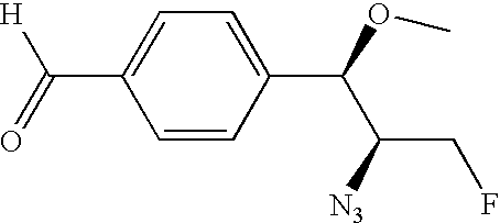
C1(C(=O)[H])=CC=C(C(OC)C(CF)[N3])C=C1
